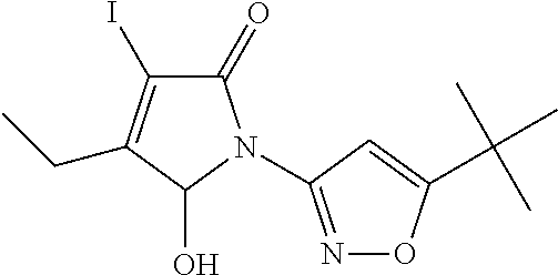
C1(=O)C(I)=C(CC)C(O)N1C1=NOC(C(C)(C)C)=C1
